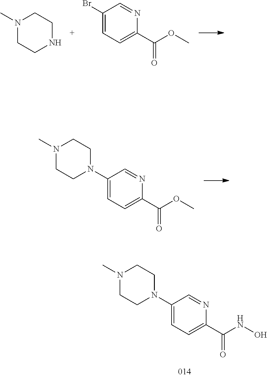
N1(C2=CC=C(C(OC)=O)N=C2)CCN(C)CC1.N1(C)CCNCC1.BrC1=CC=C(C(OC)=O)N=C1.N1(C2=CC=C(C(NO)=O)N=C2)CCN(C)CC1
